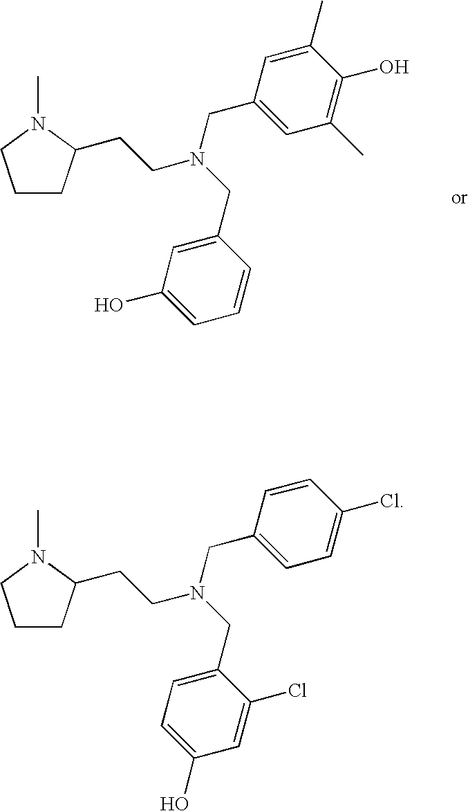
C1CC(CCN(CC2=CC(O)=CC=C2)CC2=CC(C)=C(O)C(C)=C2)N(C)C1.C1CC(CCN(CC2=CC=C(O)C=C2Cl)CC2=CC=C(Cl)C=C2)N(C)C1
